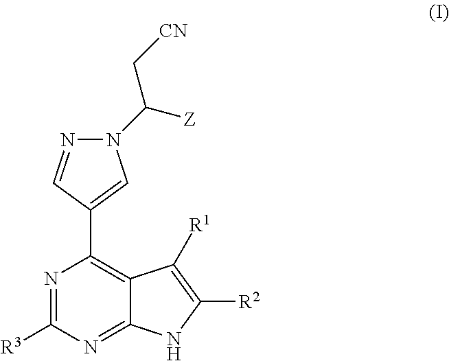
N1=C([R3])N=C2C(=C1C1=CN(C(C[CN])[Z])N=C1)C([R1])=C([R2])N2
